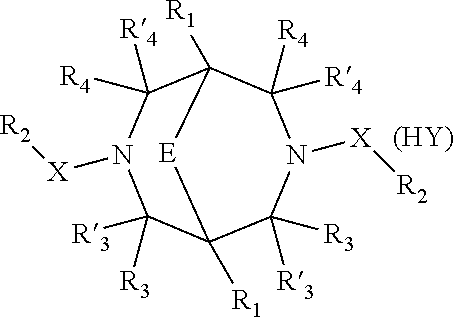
C1([R4])([R4])N([X][R2])C([R3])([R3])C2([R1])C([R3])([R3])N([X][R2])C([R4])([R4])C1([R1])[E]2.[(HY)]
